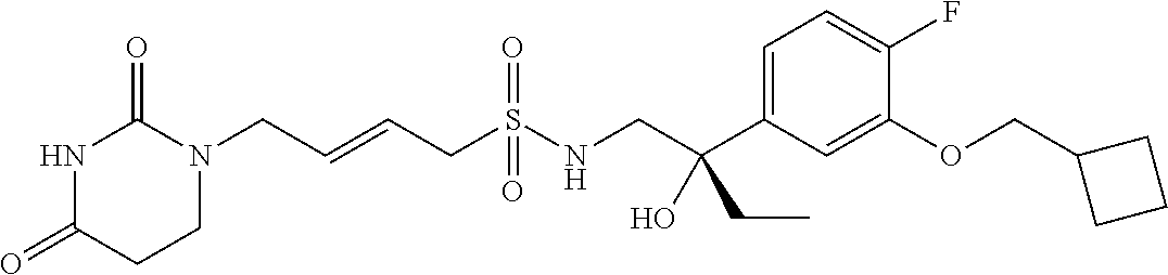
N1C(=O)CCN(CC=CCS(NCC(C2=CC=C(F)C(OCC3CCC3)=C2)(CC)O)(=O)=O)C1=O
